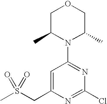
C1C(C)N(C2=NC(Cl)=NC(CS(C)(=O)=O)=C2)C(C)CO1
